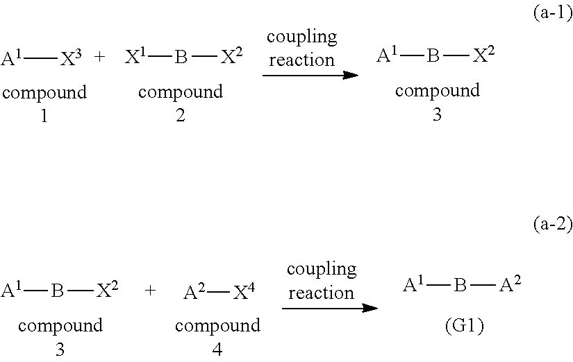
[A1]B[X2].[X1]B[X2].[A1][X3].[A1]B[X2].[A1]B[A2].[A2][X4]
